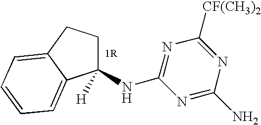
C1(NC2=NC([CF(CH3)2])=NC(N)=N2)([H])CCC2=CC=CC=C12
